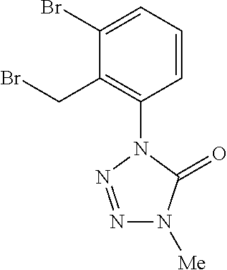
C1(Br)=CC=CC(N2N=NN([Me])C2=O)=C1CBr
